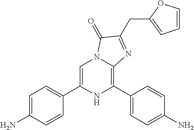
C1=C(C2=CC=C(N)C=C2)NC(C2=CC=C(N)C=C2)=C2N1C(=O)C(CC1=CC=CO1)=N2
